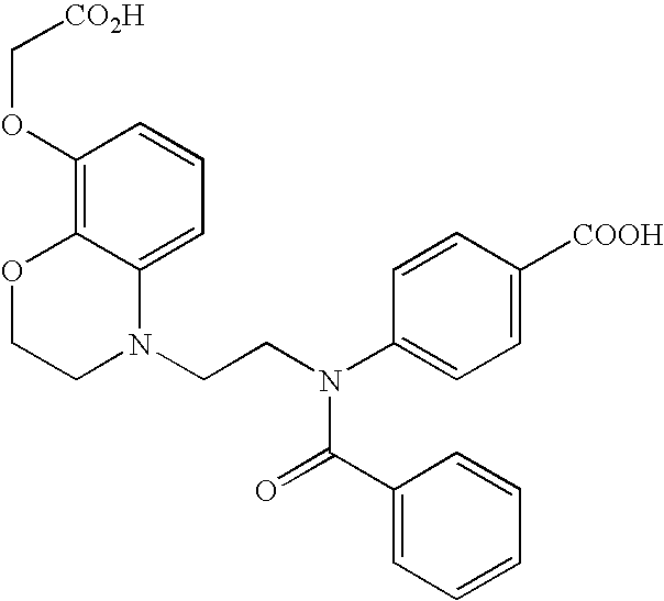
C1=C2C(=C(OC[CO2H])C=C1)OCCN2CCN(C1=CC=C([COOH])C=C1)C(=O)C1=CC=CC=C1
